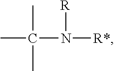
CC(C)(C)N([R])[R*]
